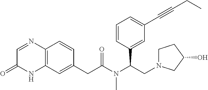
C1=NC2=C(NC1=O)C=C(CC(N(C(CN1CCC(O)C1)C1=CC(C#CCC)=CC=C1)C)=O)C=C2
